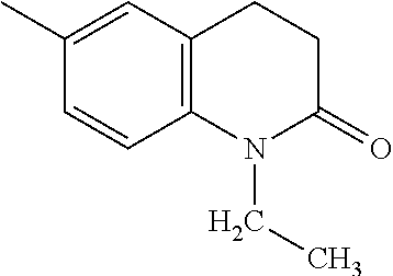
C12=C(C=C(C)C=C1)CCC(=O)N2CC
